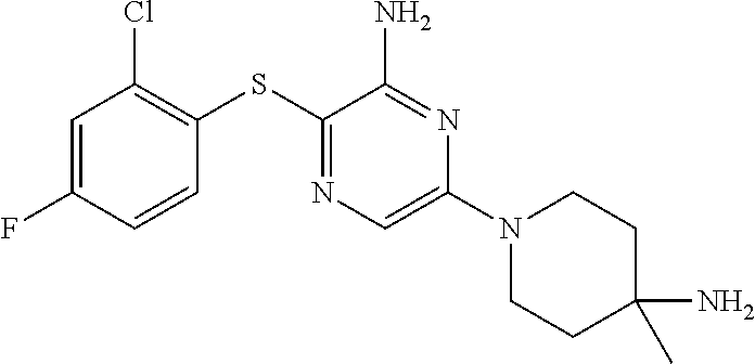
C1=C(F)C=CC(SC2=NC=C(N3CCC(N)(C)CC3)N=C2N)=C1Cl
